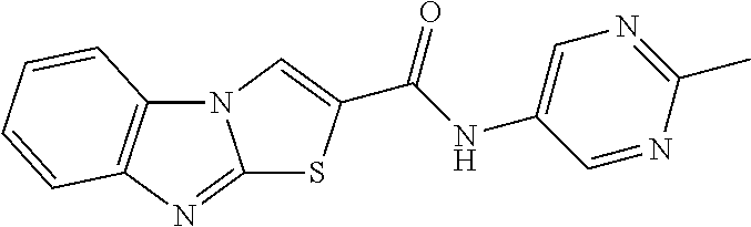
N12C3=C(N=C1SC(C(NC1=CN=C(C)N=C1)=O)=C2)C=CC=C3
